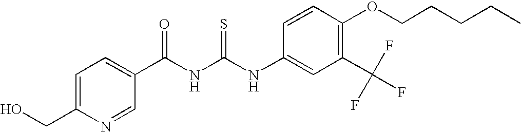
C(NC(NC1=CC(C(F)(F)F)=C(OCCCCC)C=C1)=S)(=O)C1=CC=C(CO)N=C1
